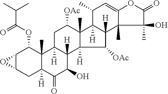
C12C(CC3([H])C(C)(C1OC(C(C)C)=O)C1([H])C([H])(C(O)C3=O)C3([H])C(C)(C([OAc])C1)C1([H])C([H])(C3[OAc])C3(C)C(=CC1C)OC(=O)C3(C)O)O2
